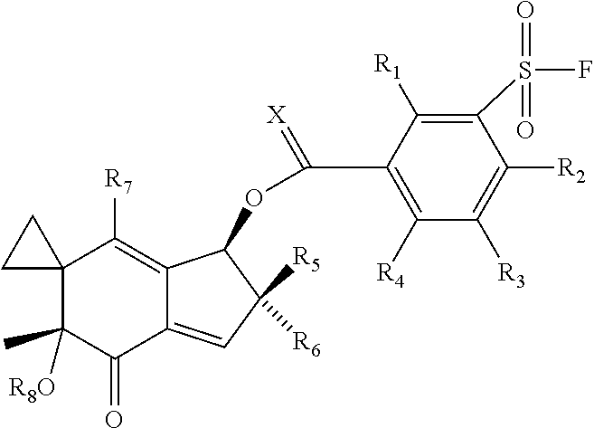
C12(C([R8O])(C)C(=O)C3=CC([R6])([R5])C(OC(C4=C([R4])C([R3])=C([R2])C(S(F)(=O)=O)=C4[R1])=[X])C3=C1[R7])CC2
